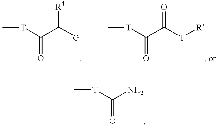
[T](C(C([G])[R4])=O)C.[T](C(C([T][R])=O)=O)C.C[T]C(N)=O
